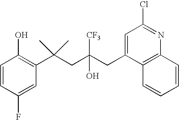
C1(F)=CC(C(CC(CC2=CC(Cl)=NC3=C2C=CC=C3)([CF3])O)(C)C)=C(O)C=C1
